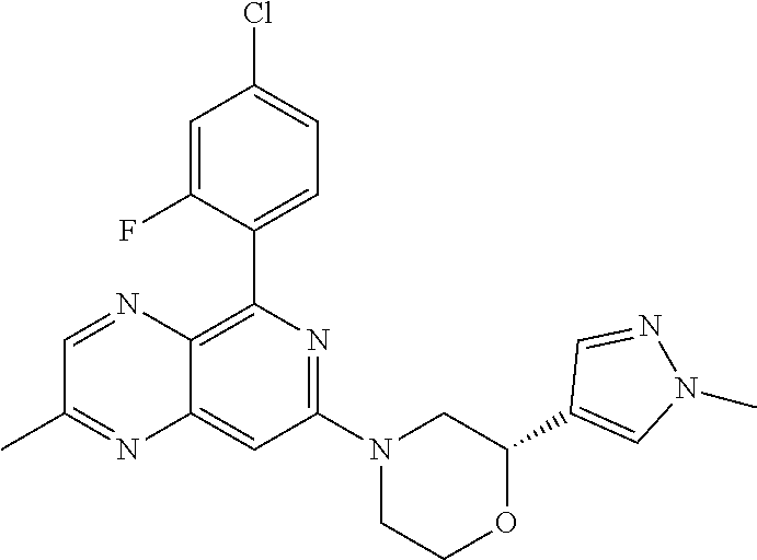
C1(C2=CN(C)N=C2)OCCN(C2=NC(C3=CC=C(Cl)C=C3F)=C3C(=C2)N=C(C)C=N3)C1
